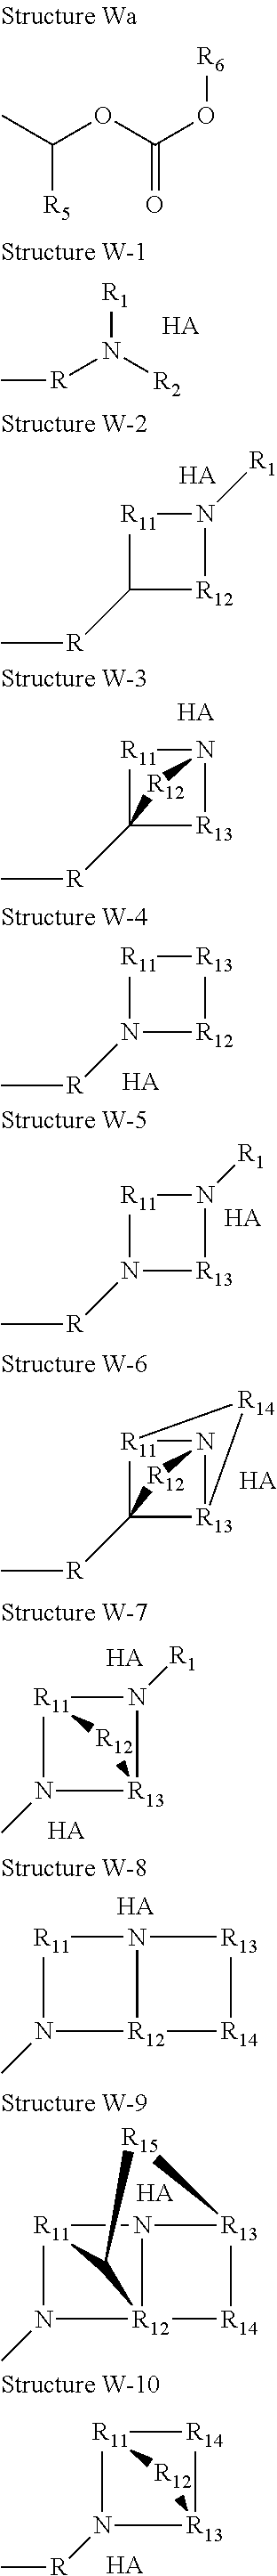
C[R]N([R1])[R2].[HA].[R11]1C([R]C)[R12]N1[R1].[HA].[R12]1C2([R]C)[R11]N1[R13]2.[HA].[R11]1N([R]C)[R12][R13]1.[HA].[R1]N1[R11]N([R]C)[R13]1.[HA].[R12]1C2([R]C)[R11]3N1[R13]2[R14]3.[HA].[R12]1[R11]2N(C)[R13]1N2[R1].[HA].[HA].[R11]1N(C)[R12]2N1[R13][R14]2.[HA].C12[R11]3N(C)[R12]14N3[R13]([R14]4)[R15]2.[HA].C[R]N1[R11]2[R14][R13]1[R12]2.[HA].CC(OC(O[R6])=O)[R5]
